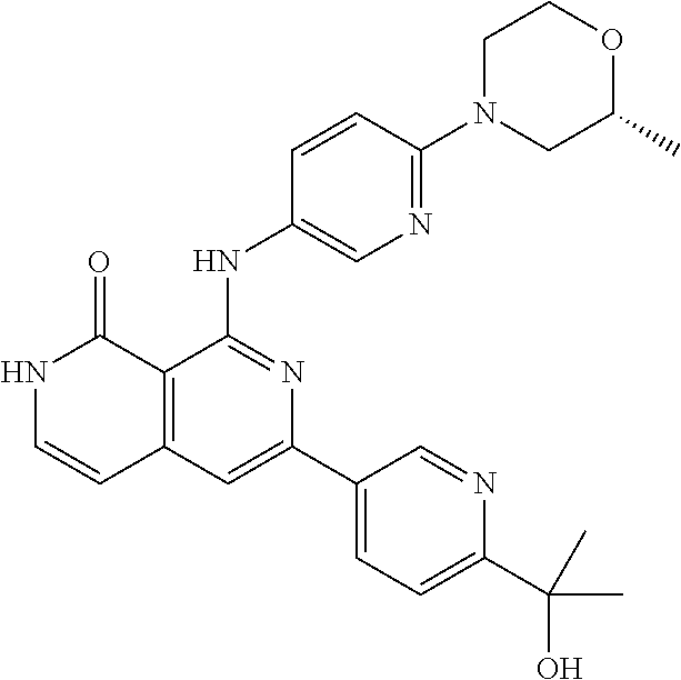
C1=CC(NC2=NC(C3=CC=C(C(O)(C)C)N=C3)=CC3=C2C(=O)NC=C3)=CN=C1N1CC(C)OCC1
